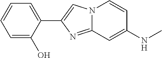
C1=C(O)C(C2=CN3C(=N2)C=C(NC)C=C3)=CC=C1
